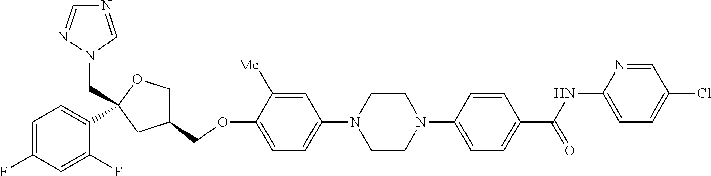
C1=C([Me])C(OCC2COC(CN3C=NC=N3)(C3=CC=C(F)C=C3F)C2)=CC=C1N1CCN(C2=CC=C(C(NC3=CC=C(Cl)C=N3)=O)C=C2)CC1
